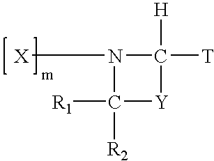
[X]N1C([T])([H])[Y]C1([R2])[R1]
